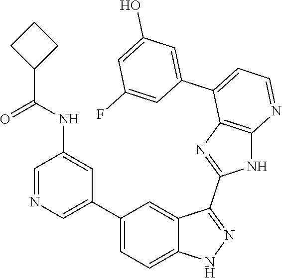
C1=NC=C(C2=CC=C3C(=C2)C(C2=NC4=C(N2)N=CC=C4C2=CC(O)=CC(F)=C2)=NN3)C=C1NC(=O)C1CCC1
